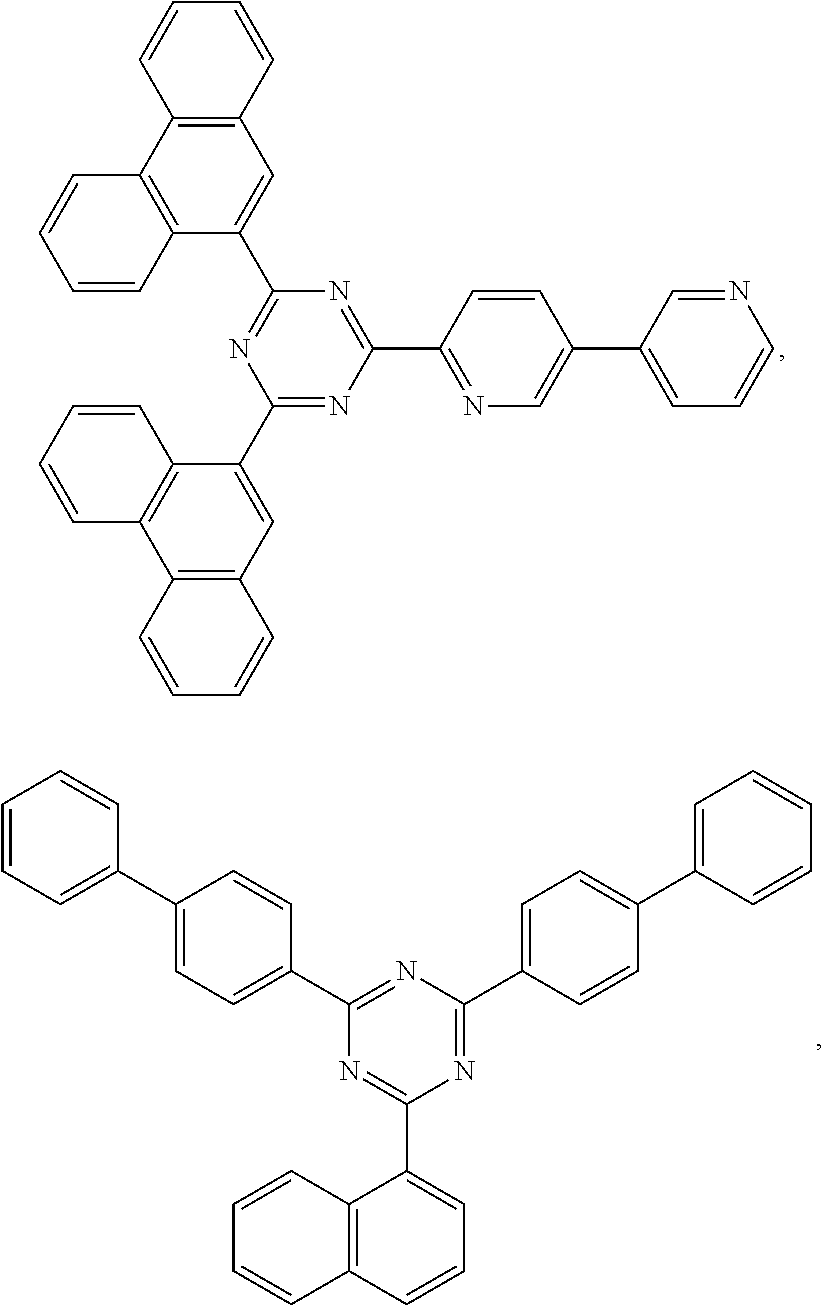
C1=CC2=C(C=C1)C1=C(C=C2C2=NC(C3=CC4=C(C5=C3C=CC=C5)C=CC=C4)=NC(C3=NC=C(C4=CC=CN=C4)C=C3)=N2)C=CC=C1.C1=CC=C(C2=CC=C(C3=NC(C4=CC=C(C5=CC=CC=C5)C=C4)=NC(C4=CC=CC5=C4C=CC=C5)=N3)C=C2)C=C1
